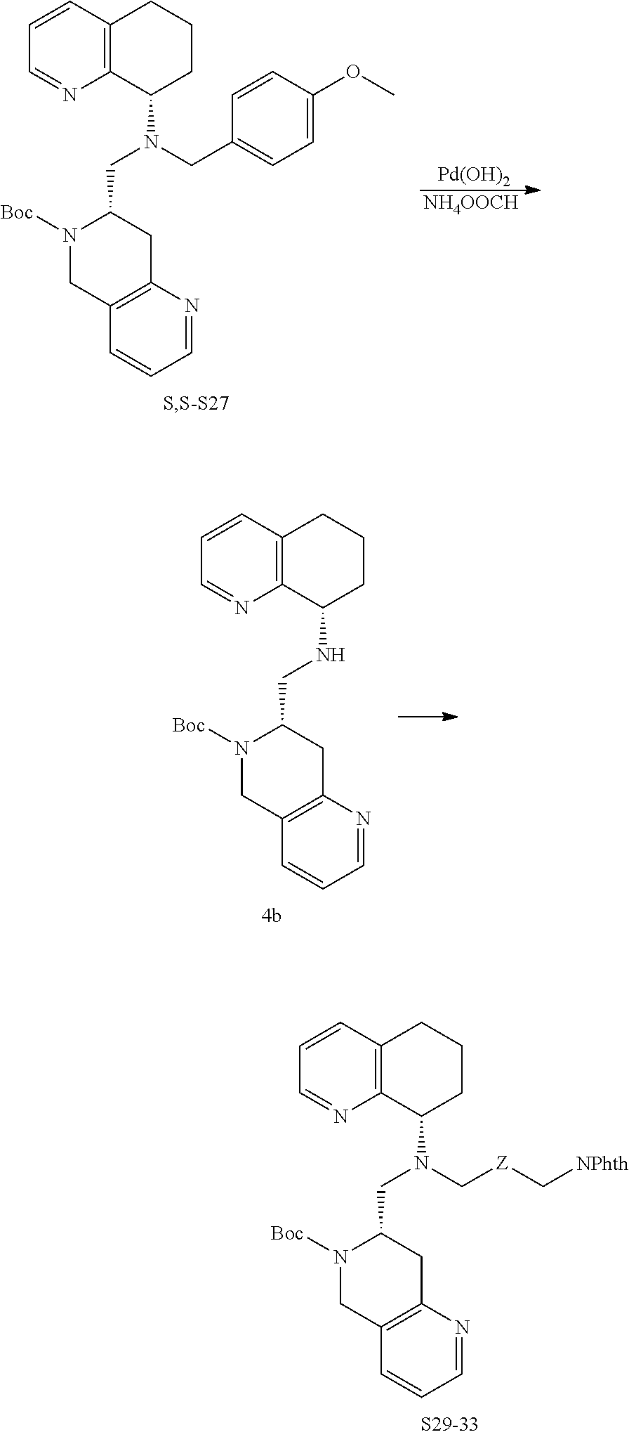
C1=CC2=C(N=C1)C(N(CC1N([Boc])CC3=C(C1)N=CC=C3)CC1=CC=C(OC)C=C1)CCC2.[Pd(OH)2].[NH4OOCH].C1=CC2=C(N=C1)C(NCC1N([Boc])CC3=C(C1)N=CC=C3)CCC2.C1=CC2=C(N=C1)C(N(CC1N([Boc])CC3=C(C1)N=CC=C3)C[Z]C[NPhth])CCC2
